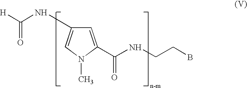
C(=O)(NC1=CN(C)C(C(=O)NCCB)=C1)[H]
